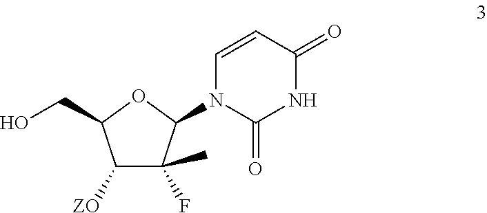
C1([ZO])C(F)(C)C(N2C(=O)NC(=O)C=C2)OC1CO
